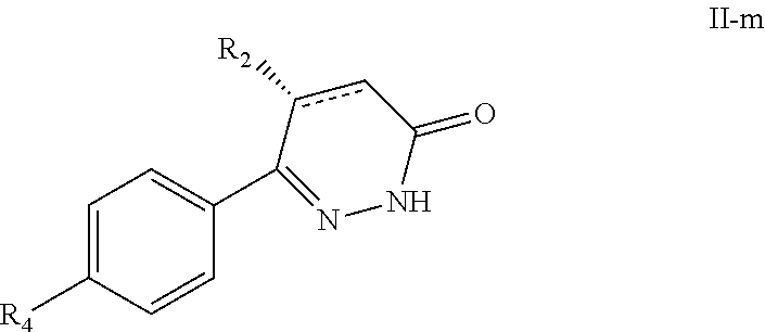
[R4]C1=CC=C(C2=NNC(=O)cc2[R2])C=C1
